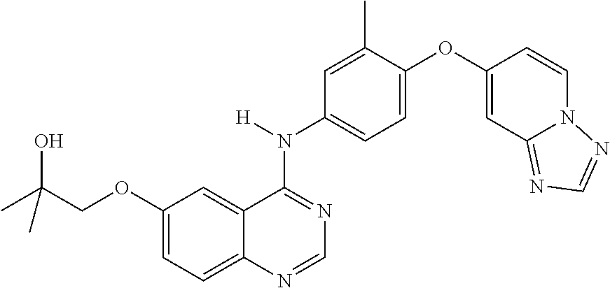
C1=NC2=CC=C(OCC(C)(O)C)C=C2C(N(C2=CC=C(OC3=CC4=NC=NN4C=C3)C(C)=C2)[H])=N1
